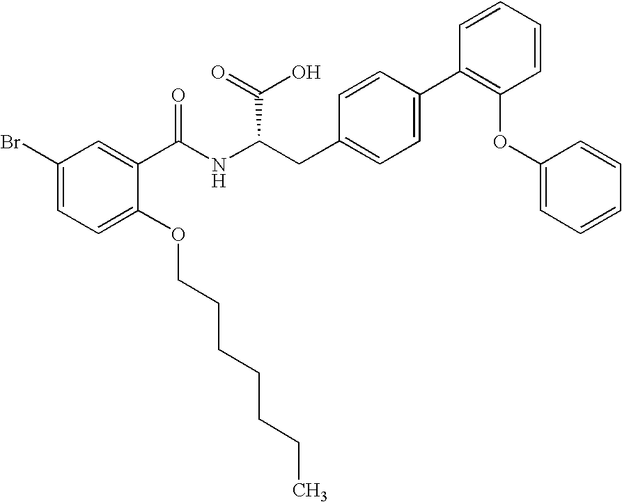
C1(Br)=CC=C(OCCCCCCC)C(C(NC(CC2=CC=C(C3=C(OC4=CC=CC=C4)C=CC=C3)C=C2)C(=O)O)=O)=C1
